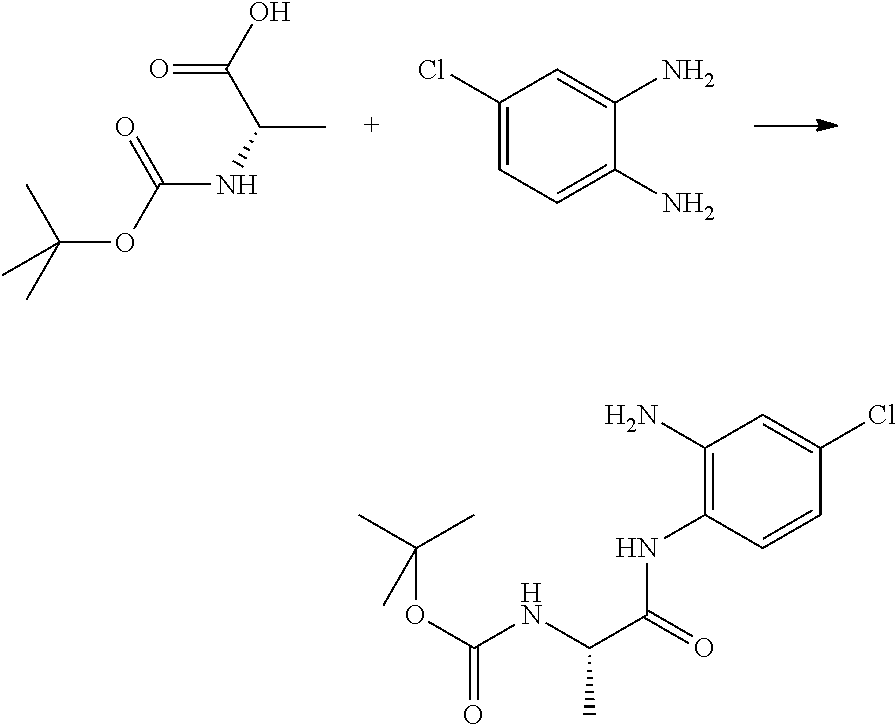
O=C(O)C(C)NC(=O)OC(C)(C)C.C1(Cl)=CC=C(N)C(N)=C1.C1(N)=C(NC(C(NC(OC(C)(C)C)=O)C)=O)C=CC(Cl)=C1
